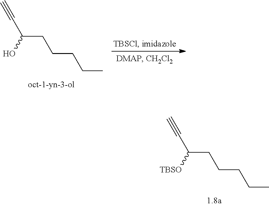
C#CC(O)CCCCC.C#CC([TBSO])CCCCC
